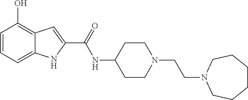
C1=CC=C2C(=C1O)C=C(C(=O)NC1CCN(CCN3CCCCCC3)CC1)N2
